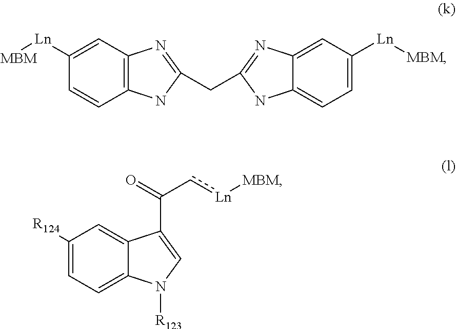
C12=C(C=C([Ln][MBM])C=C1)N=C(CC1=NC3=CC([Ln][MBM])=CC=C3N1)N2.C1([R124])=CC=C2C(=C1)C(C(c[Ln][MBM])=O)=CN2[R123]
